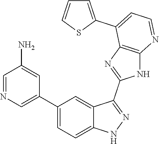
C1=NC=C(C2=CC=C3C(=C2)C(C2=NC4=C(N2)N=CC=C4C2=CC=CS2)=NN3)C=C1N
